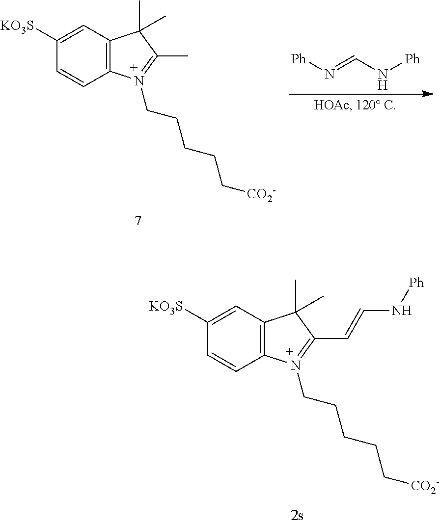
[Ph]N=CN[Ph].C12=C(C=C([KO3S])C=C1)C(C)(C)C(C)=N2CCCCC[CO2-].C12=C(C=C([KO3S])C=C1)C(C)(C)C(C=CN[Ph])=N2CCCCC[CO2-]
